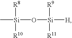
C[Si](O[Si]([H])([R9])[R11])([R8])[R10]
